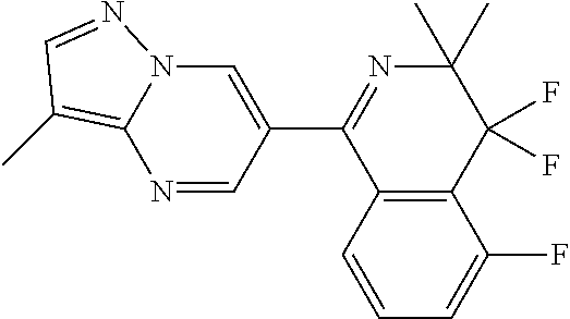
C12=C(C=CC=C1F)C(C1=CN3C(=C(C)C=N3)N=C1)=NC(C)(C)C2(F)F
